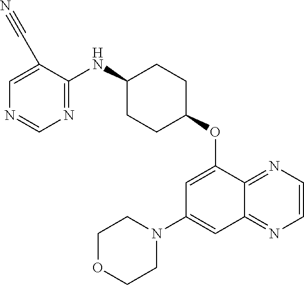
C1=C(C#N)C(NC2CCC(OC3=CC(N4CCOCC4)=CC4=NC=CN=C34)CC2)=NC=N1
